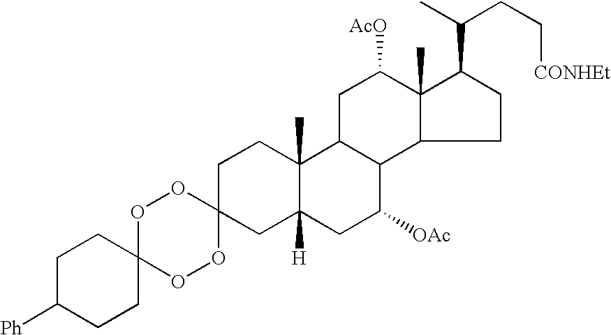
O1C2(OOC3(O1)CC1([H])C(C)(CC3)C3C(C([OAc])C1)C1C(C)(C([AcO])C3)C(C(C)CC[CONHEt])CC1)CCC([Ph])CC2
